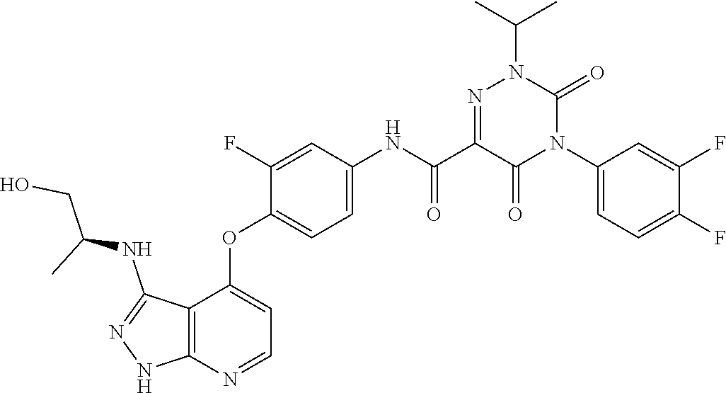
C1(NC(C2=NN(C(C)C)C(=O)N(C3=CC=C(F)C(F)=C3)C2=O)=O)=CC=C(OC2=CC=NC3=C2C(NC(CO)C)=NN3)C(F)=C1
